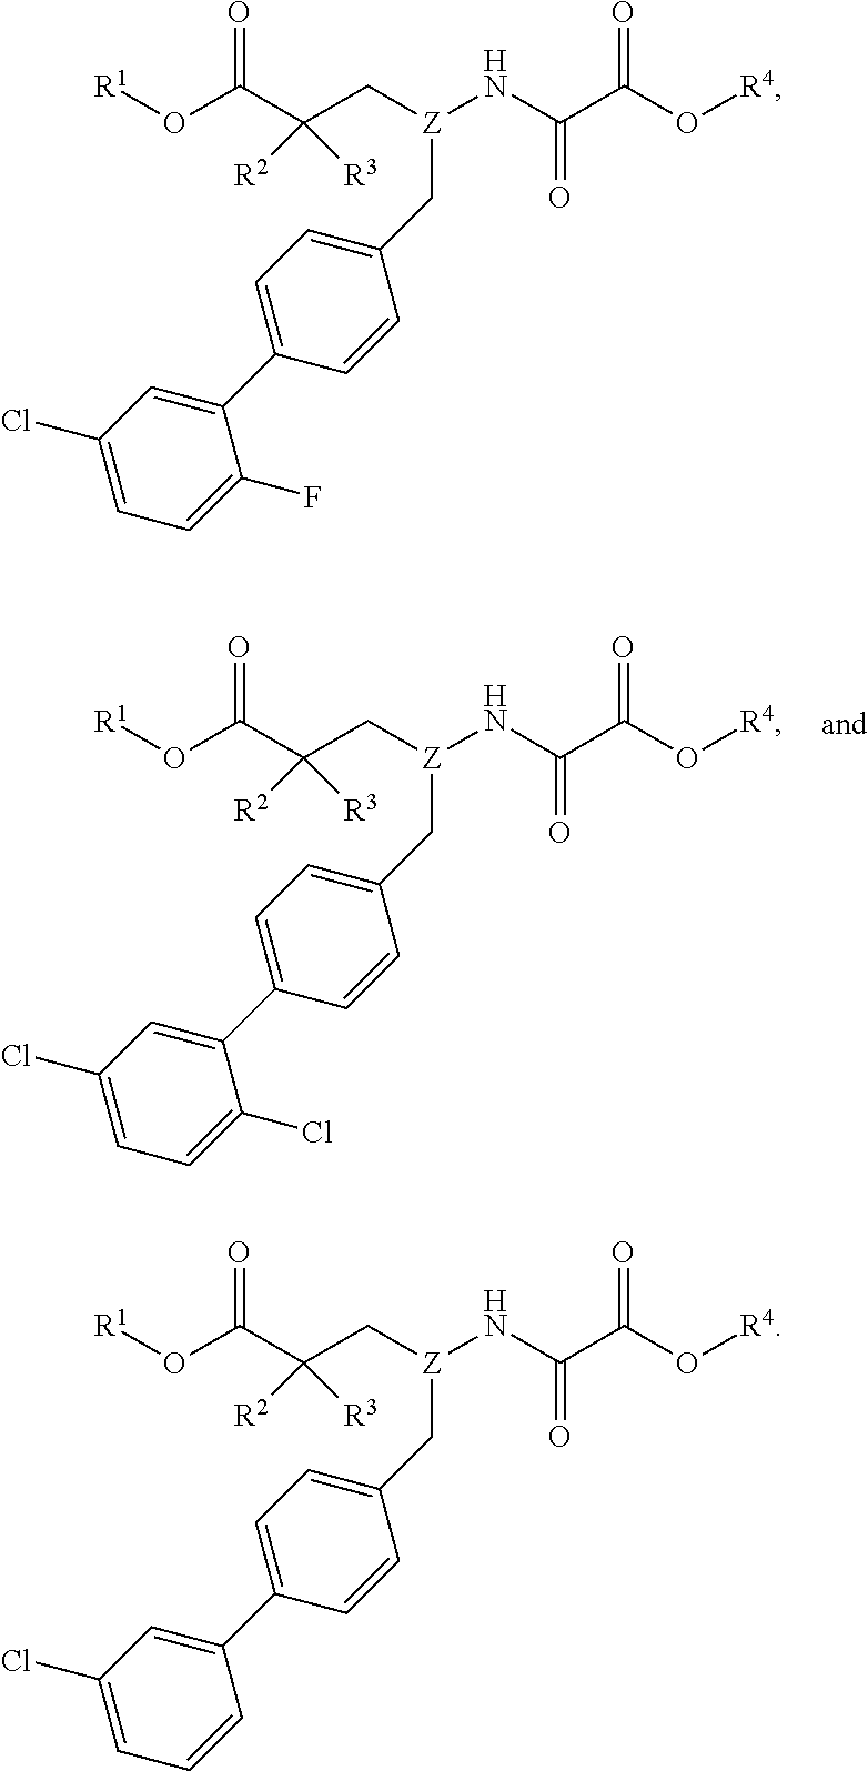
[R1]OC(C(C[Z](NC(C(O[R4])=O)=O)CC1=CC=C(C2=CC(Cl)=CC=C2Cl)C=C1)([R3])[R2])=O.[R1]OC(C(C[Z](NC(C(O[R4])=O)=O)CC1=CC=C(C2=CC(Cl)=CC=C2F)C=C1)([R3])[R2])=O.[R1]OC(C(C[Z](NC(C(O[R4])=O)=O)CC1=CC=C(C2=CC(Cl)=CC=C2)C=C1)([R3])[R2])=O
